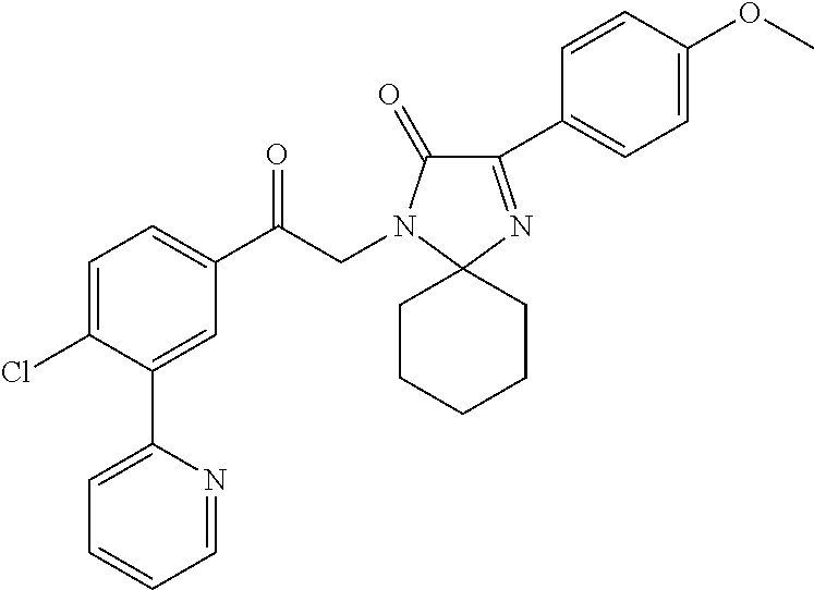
C1=C(Cl)C(C2=CC=CC=N2)=CC(C(CN2C(=O)C(C3=CC=C(OC)C=C3)=NC23CCCCC3)=O)=C1
